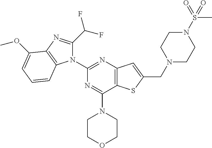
C12=C(N=C(N3C(C(F)F)=NC4=C3C=CC=C4OC)N=C1N1CCOCC1)C=C(CN1CCN(S(=O)(C)=O)CC1)S2
